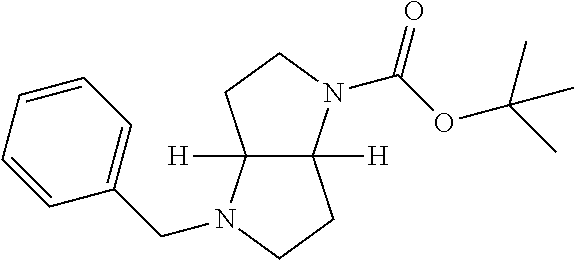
C12([H])C([H])(N(C(OC(C)(C)C)=O)CC1)CCN2CC1=CC=CC=C1
